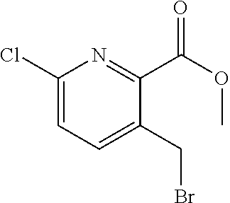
C1(C(OC)=O)=NC(Cl)=CC=C1CBr
